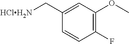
C1=CC(F)=C(OC)C=C1C[HClH2N]
